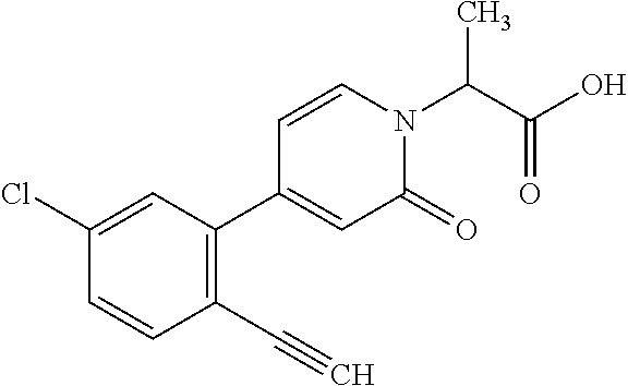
C1(C#C)=C(C2=CC(=O)N(C(C(O)=O)C)C=C2)C=C(Cl)C=C1
